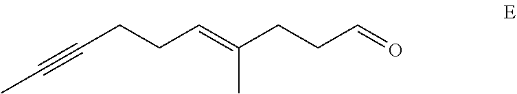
O=CCCC(=CCCC#CC)C
